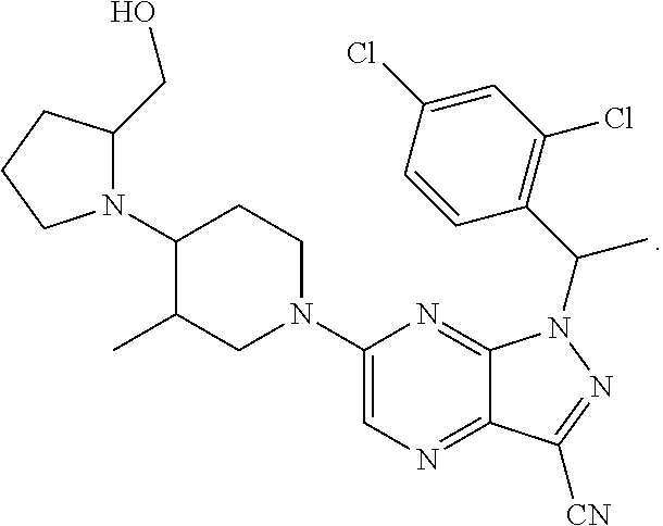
N1(C2C(C)CN(C3=CN=C4C(=N3)N(C(C3=C(Cl)C=C(Cl)C=C3)C)N=C4[CN])CC2)C(CO)CCC1
